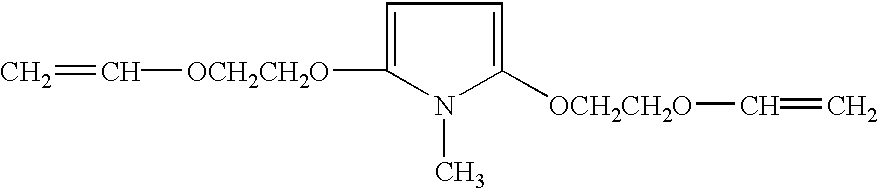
C=C[OCH2CH2O]C1=CC=C([OCH2CH2O]C=C)N1C
